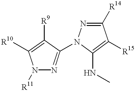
N1([R11])N=C(N2N=C([R14])C([R15])=C2NC)C([R9])=C1[R10]
